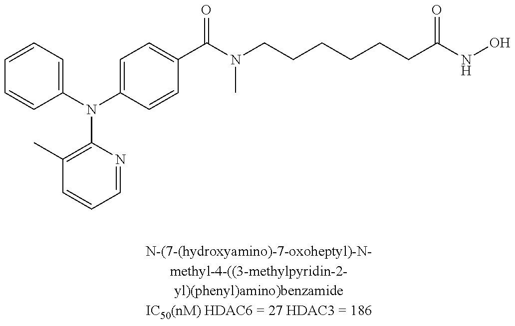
C1=CC=C(N(C2=CC=C(C(N(CCCCCCC(NO)=O)C)=O)C=C2)C2=C(C)C=CC=N2)C=C1
